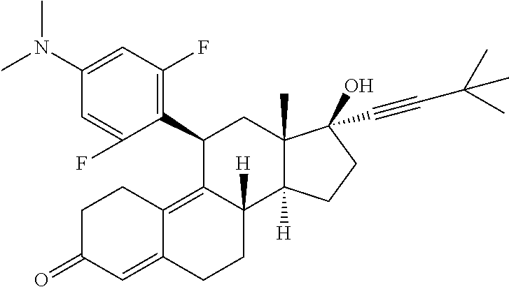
N(C)(C1=CC(F)=C(C2C3=C4C(=CC(=O)CC4)CCC3([H])C3([H])C(C)(C2)C(O)(C#CC(C)(C)C)CC3)C(F)=C1)C
